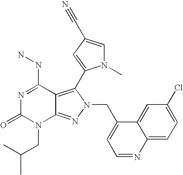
N1=C(NN)C2=C(C3=CC(C#N)=CN3C)N(CC3=CC=NC4=CC=C(Cl)C=C34)N=C2N(CC(C)C)C1=O
